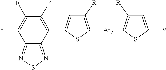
C1([R])=C([Ar2]C2=C([R])C=C(*)S2)SC(C2=C(F)C(F)=C(*)C3=NSN=C23)=C1
